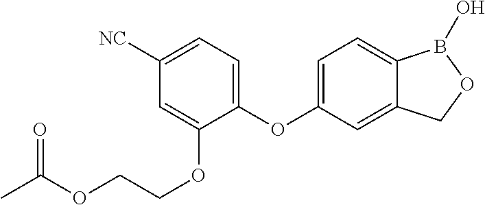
C1=C(OC2=CC=C([NC])C=C2OCCOC(C)=O)C=C2C(=C1)B(O)OC2
